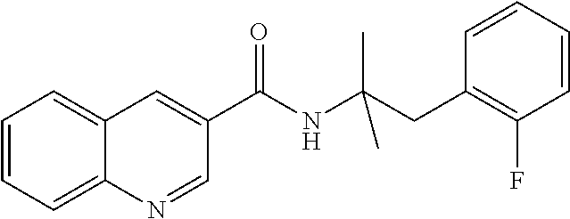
C1=CC=C2C(=C1)C=C(C(NC(CC1=C(F)C=CC=C1)(C)C)=O)C=N2
